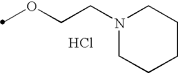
C(CN1CCCCC1)OC.Cl
